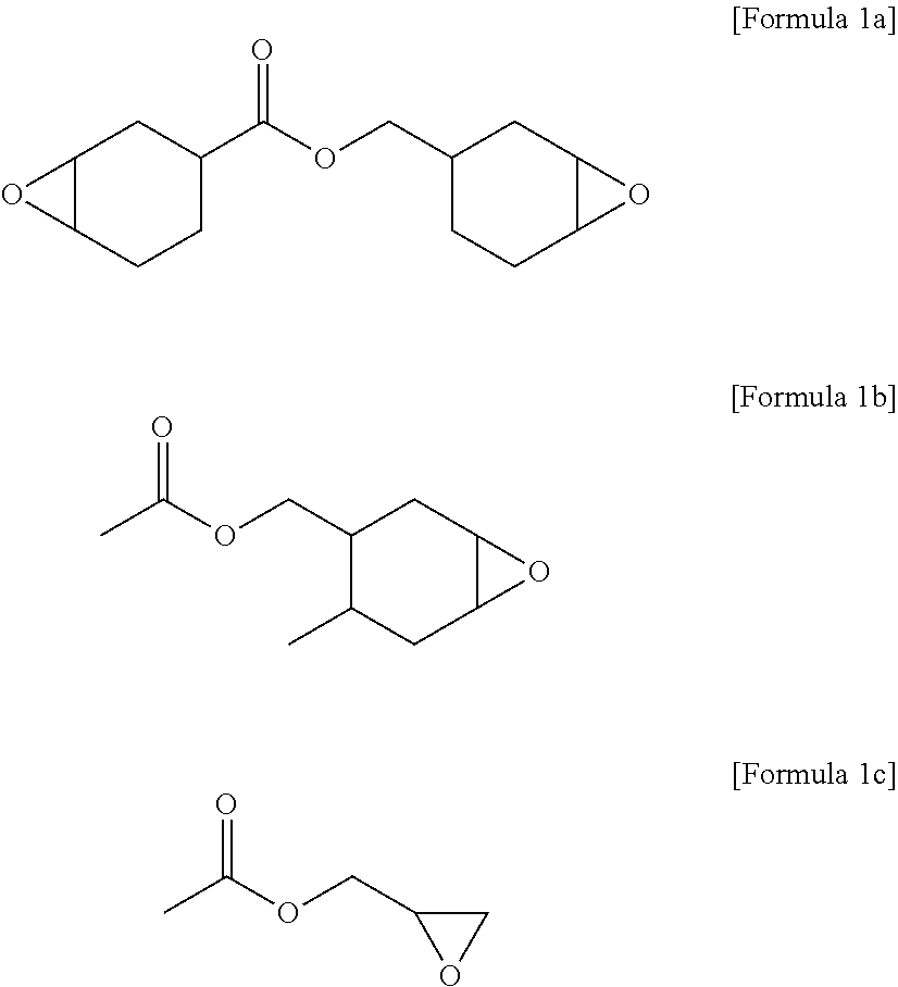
C12C(CCC(C(OCC3CCC4C(C3)O4)=O)C1)O2.CC(OCC1C(C)CC2C(C1)O2)=O.CC(OCC1OC1)=O
